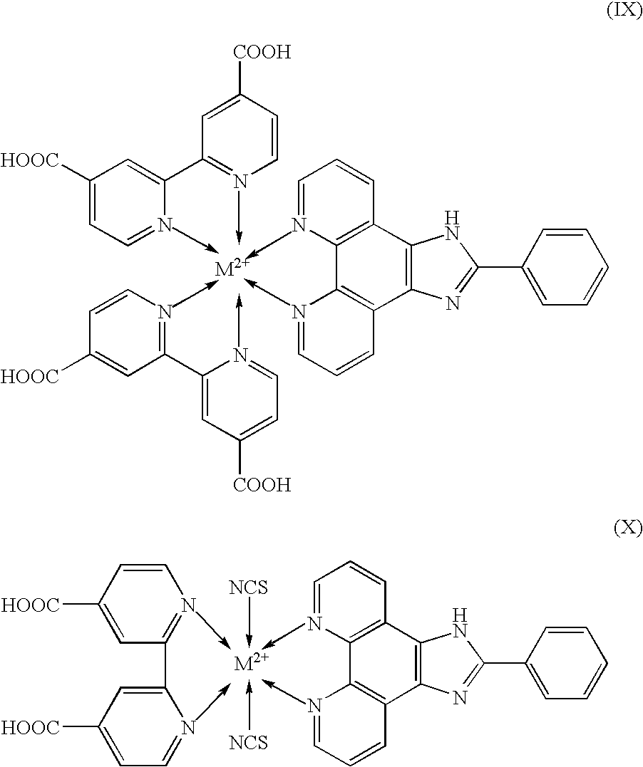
C1=NC2=C(C=C1)C1=C(C3=C2N=CC=C3)N=C(C2=CC=CC=C2)N1.C1([COOH])=CC=NC(C2=NC=CC([HOOC])=C2)=C1.C1([COOH])=CC(C2=CC([HOOC])=CC=N2)=NC=C1.C1=NC2=C(C=C1)C1=C(C3=C2N=CC=C3)N=C(C2=CC=CC=C2)N1.C1=CC([HOOC])=CC(C2=CC([HOOC])=CC=N2)=N1.[NCS].[NCS]
